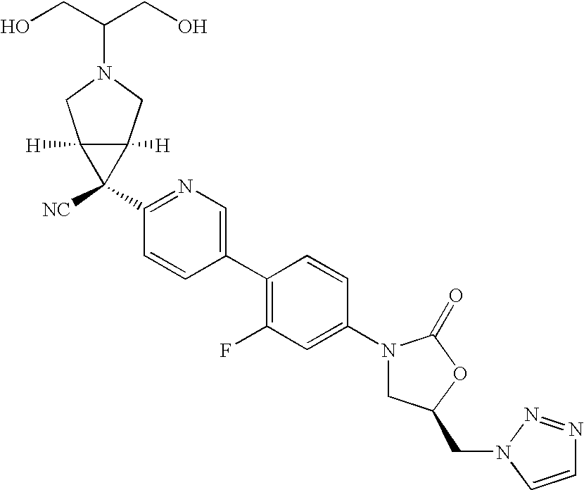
C1(N2CC(CN3C=CN=N3)OC2=O)=CC(F)=C(C2=CN=C(C3([NC])C4([H])C3([H])CN(C(CO)CO)C4)C=C2)C=C1
